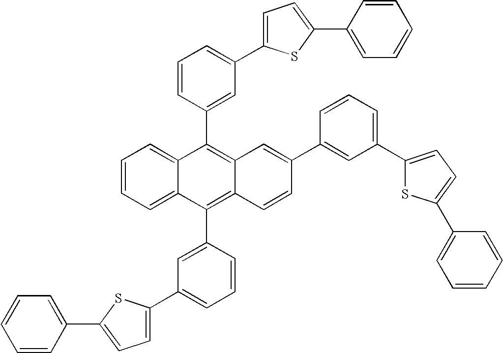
C1=CC=C(C2=CC=C(C3=CC=CC=C3)S2)C=C1C1=C2C(=C(C3=CC(C4=CC=C(C5=CC=CC=C5)S4)=CC=C3)C3=CC=CC=C13)C=CC(C1=CC(C3=CC=C(C4=CC=CC=C4)S3)=CC=C1)=C2
